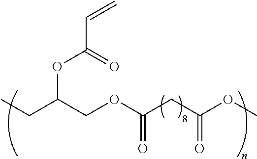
CCC(COC(CC(OC)=O)=O)OC(C=C)=O
